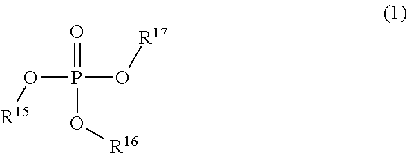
O(P(O[R17])(=O)O[R16])[R15]
